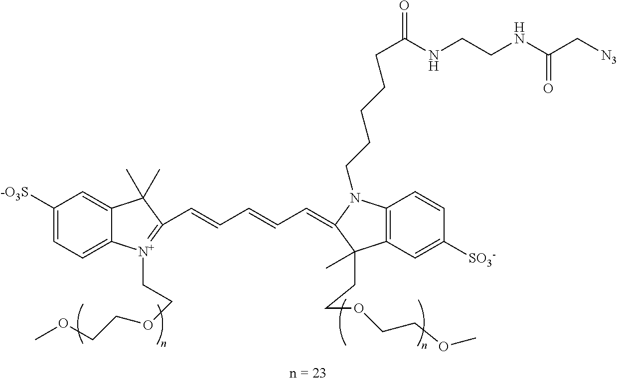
C(C=CC1=[N+](CCOCCOC)C2=CC=C([-O3S])C=C2C1(C)C)=CC=C1N(CCCCCC(NCCNC(C[N3])=O)=O)C2=C(C=C([SO3-])C=C2)C1(C)CCOCCOC
